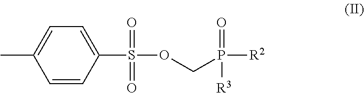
C1=CC(S(OCP([R2])(=O)[R3])(=O)=O)=CC=C1C
